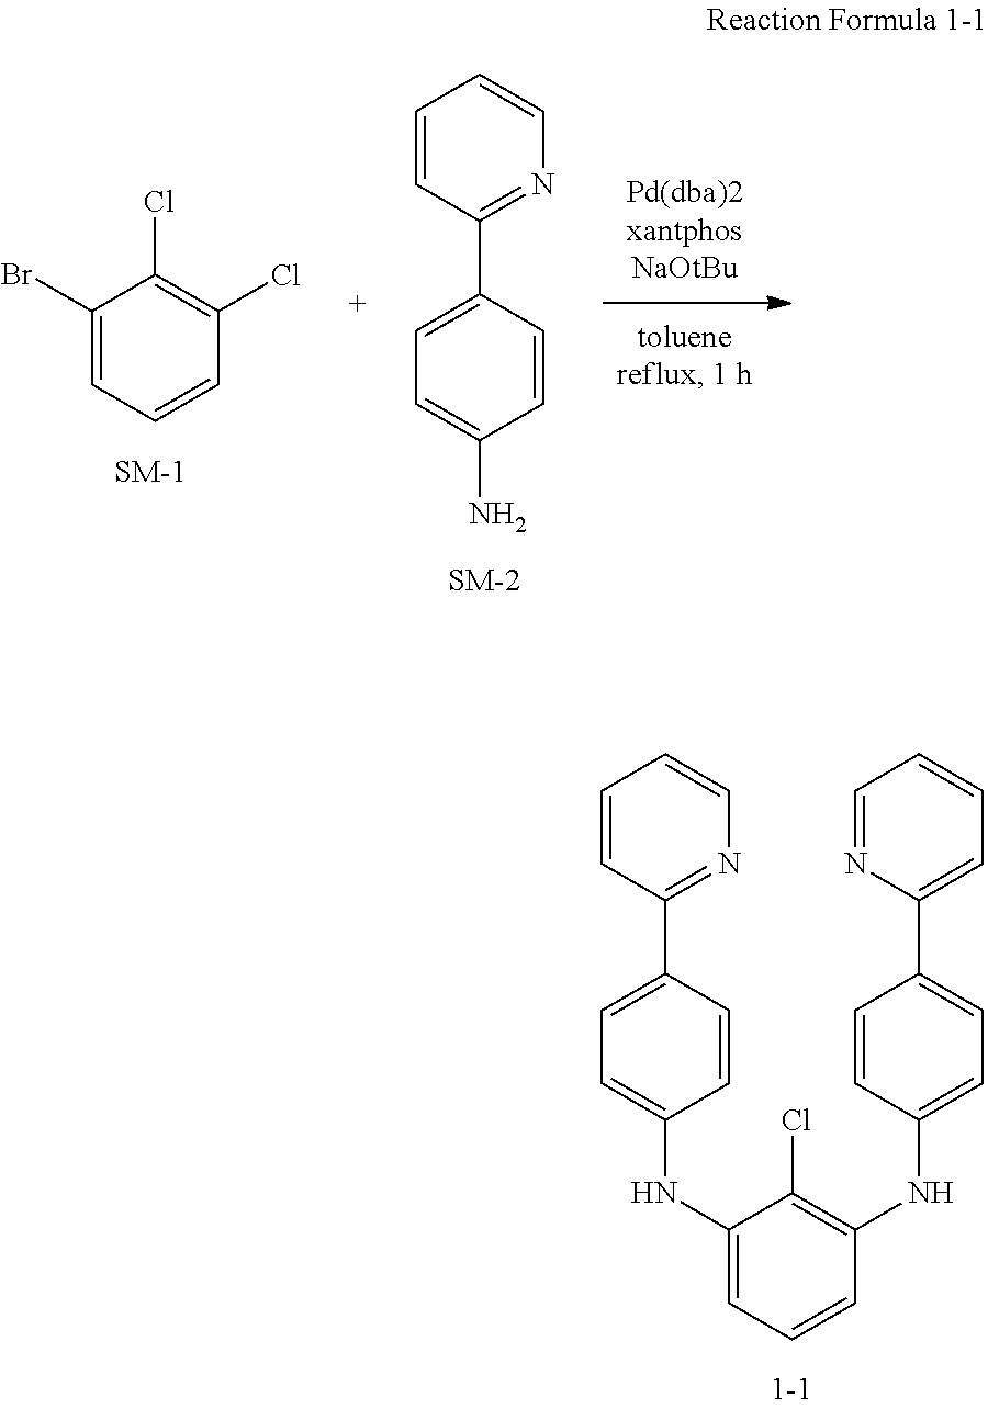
C1(Br)=CC=CC(Cl)=C1Cl.C1=CC(C2=CC=C(N)C=C2)=NC=C1.C1=C(NC2=CC=CC(NC3=CC=C(C4=CC=CC=N4)C=C3)=C2Cl)C=CC(C2=NC=CC=C2)=C1
